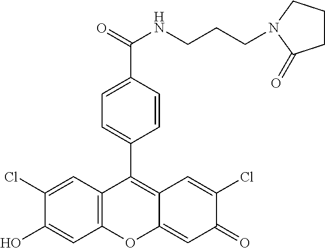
C12=C(C=C(Cl)C(O)=C1)C(C1=CC=C(C(=O)NCCCN3CCCC3=O)C=C1)=C1C(=CC(=O)C(Cl)=C1)O2
